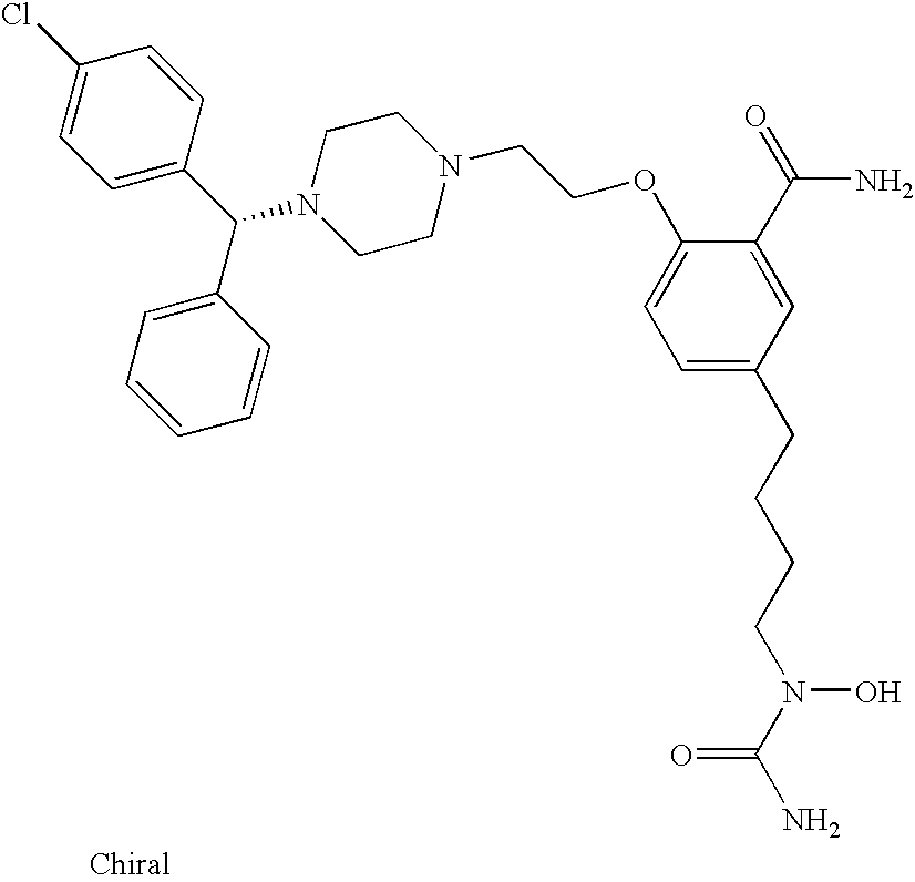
C1=C(C(C2=CC=CC=C2)N2CCN(CCOC3=CC=C(CCCCN(C(N)=O)O)C=C3C(=O)N)CC2)C=CC(Cl)=C1
